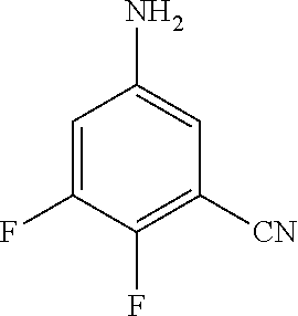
C1=C(F)C(F)=C([CN])C=C1N
